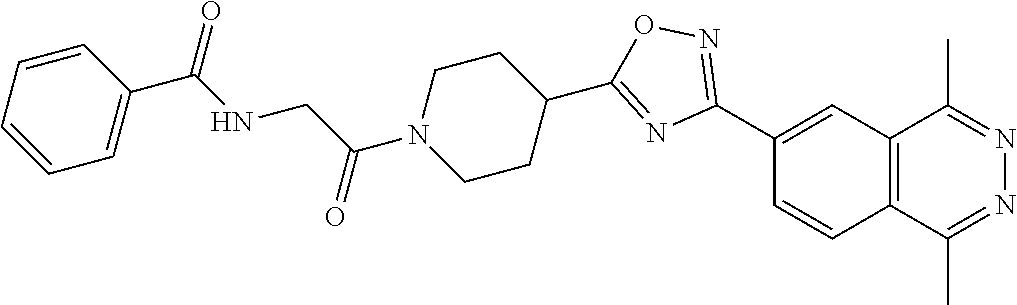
C1(C2=NOC(C3CCN(C(CNC(C4=CC=CC=C4)=O)=O)CC3)=N2)=CC2=C(C=C1)C(C)=NN=C2C
